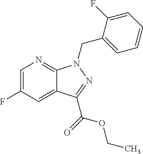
C1=C(F)C=C2C(=N1)N(CC1=CC=CC=C1F)N=C2C(=O)OCC
